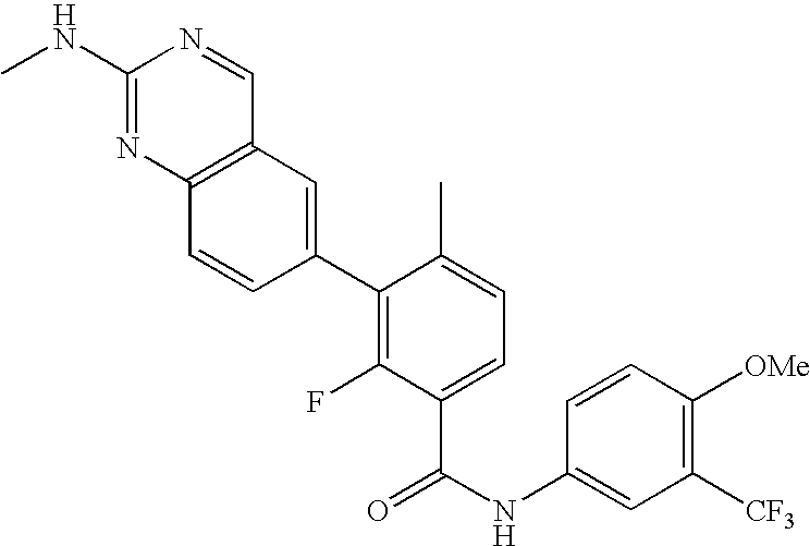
C1(NC)=NC2=C(C=N1)C=C(C1=C(F)C(C(=O)NC3=CC([CF3])=C([OMe])C=C3)=CC=C1C)C=C2
